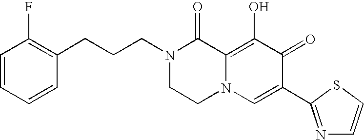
C(CN1CCN2C(=C(O)C(=O)C(C3=NC=CS3)=C2)C1=O)CC1=C(F)C=CC=C1
